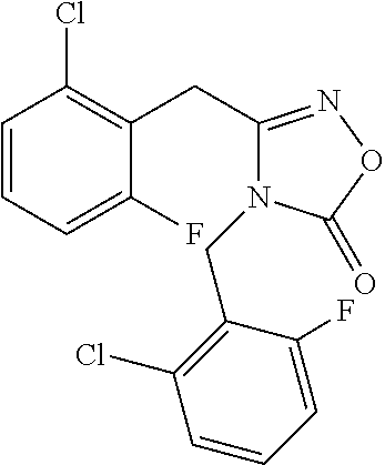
C1=CC=C(F)C(CC2=NOC(=O)N2CC2=C(Cl)C=CC=C2F)=C1Cl
